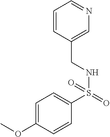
C1=CC(CNS(C2=CC=C(OC)C=C2)(=O)=O)=CN=C1
